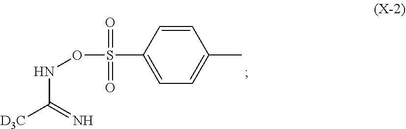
O(NC([D3C])=N)S(C1=CC=C(C)C=C1)(=O)=O
